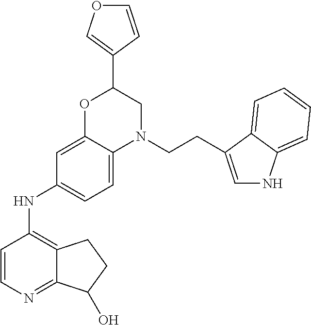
C1=C2C(=CC=C1NC1=C3C(=NC=C1)C(O)CC3)N(CCC1=CNC3=CC=CC=C31)CC(C1=COC=C1)O2
